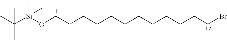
O(CCCCCCCCCCCCBr)[Si](C(C)(C)C)(C)C
